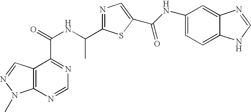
C12=C(N=CN=C1C(=O)NC(C1=NC=C(C(NC3=CC=C4C(=C3)N=CN4)=O)S1)C)N(C)N=C2
